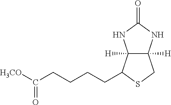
C12([H])C([H])(C(CCCCC(=O)[H3CO])SC1)NC(=O)N2
